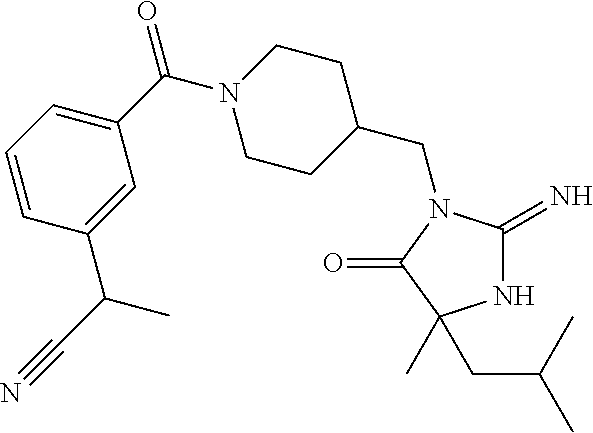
N1C(=N)N(CC2CCN(C(C3=CC=CC(C(C#N)C)=C3)=O)CC2)C(=O)C1(C)CC(C)C
